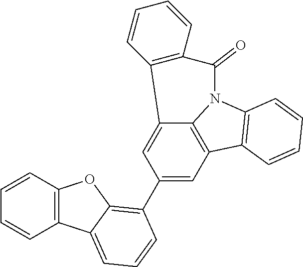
C12=CC(C3=C4C(=CC=C3)C3=C(C=CC=C3)O4)=CC3=C1N(C1=C3C=CC=C1)C(=O)C1=C2C=CC=C1
